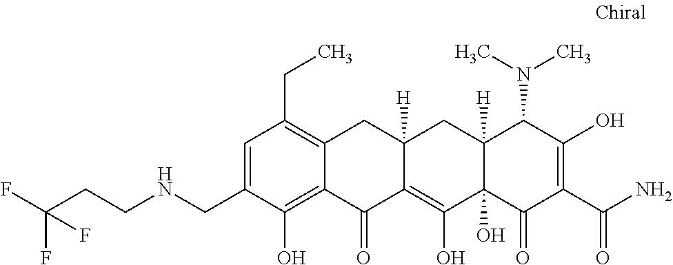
C1=C(CNCCC(F)(F)F)C(O)=C2C(=C1CC)CC1([H])C(=C(O)C3(O)C([H])(C1)C(N(C)C)C(O)=C(C(N)=O)C3=O)C2=O
